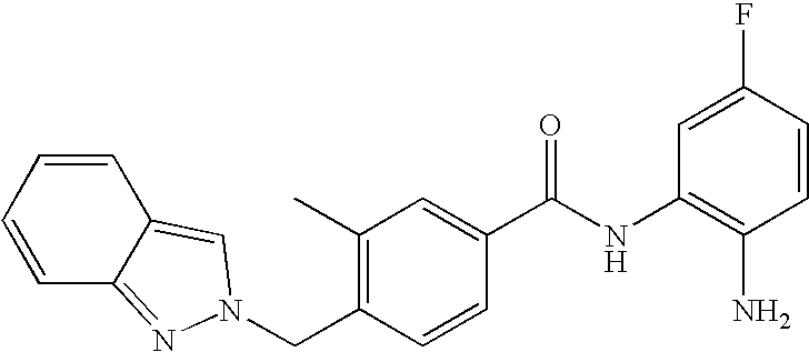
C(C1=C(C)C=C(C(NC2=C(N)C=CC(F)=C2)=O)C=C1)N1N=C2C=CC=CC2=C1
